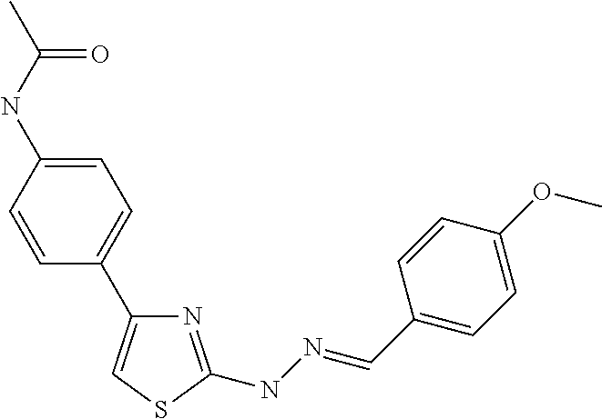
N1=C(NN=CC2=CC=C(OC)C=C2)SC=C1C1=CC=C(NC(C)=O)C=C1
